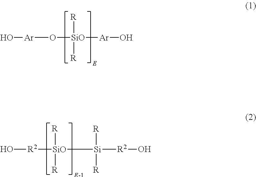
O[Ar]O[SiO]([Ar]O)([R])[R].O[R2][SiO]([R])([R])[Si]([R2]O)([R])[R]
